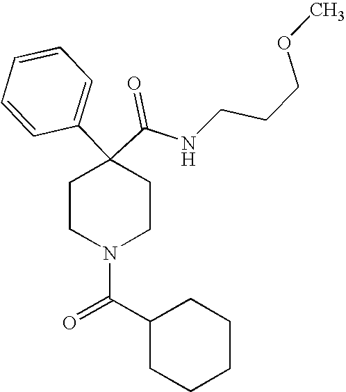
N(C(C1(C2=CC=CC=C2)CCN(C(=O)C2CCCCC2)CC1)=O)CCCOC
